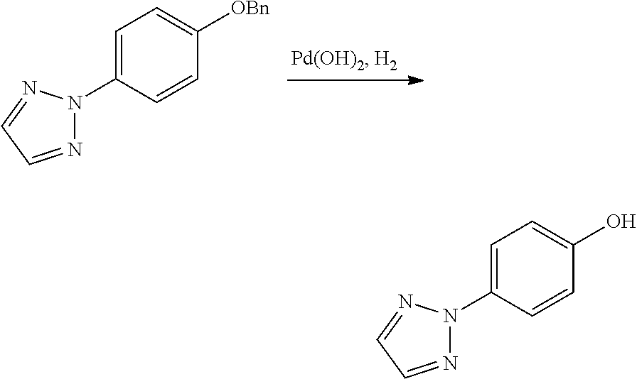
C1=C(N2N=CC=N2)C=CC([OBn])=C1.C1=C(N2N=CC=N2)C=CC(O)=C1
